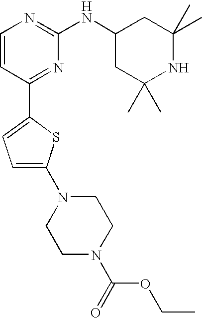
C1=CC(C2=CC=C(N3CCN(C(OCC)=O)CC3)S2)=NC(NC2CC(C)(C)NC(C)(C)C2)=N1
